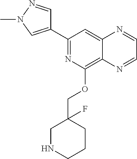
C1(C2=CN(C)N=C2)=NC(OCC2(F)CNCCC2)=C2C(=C1)N=CC=N2
